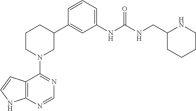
C12=C(NC=C1)N=CN=C2N1CC(C2=CC(NC(NCC3CCCCN3)=O)=CC=C2)CCC1
